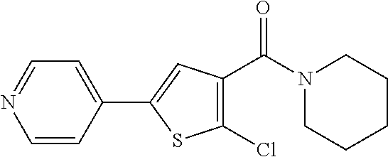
N1(C(C2=C(Cl)SC(C3=CC=NC=C3)=C2)=O)CCCCC1
